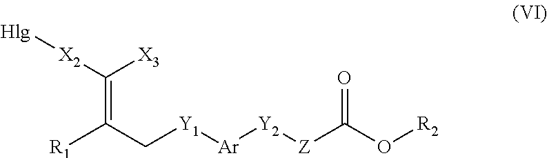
C(=C(C[Y1][Ar][Y2][Z]C(O[R2])=O)[R1])([X3])[X2][Hlg]
